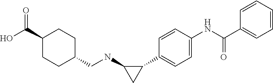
C1=C(NC(C2=CC=CC=C2)=O)C=CC(C2C(NCC3CCC(C(O)=O)CC3)C2)=C1
